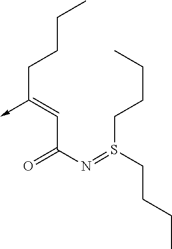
C(C(N=S(CCCC)CCCC)=O)=C(->C)CCCC
